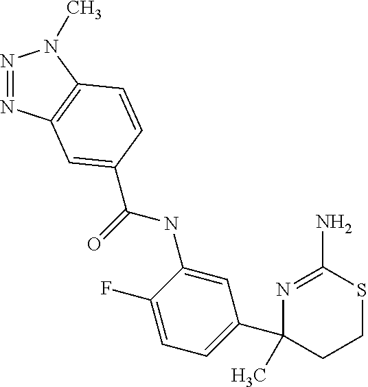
C(NC1=CC(C2(C)CCSC(N)=N2)=CC=C1F)(=O)C1=CC2=C(N(C)N=N2)C=C1
